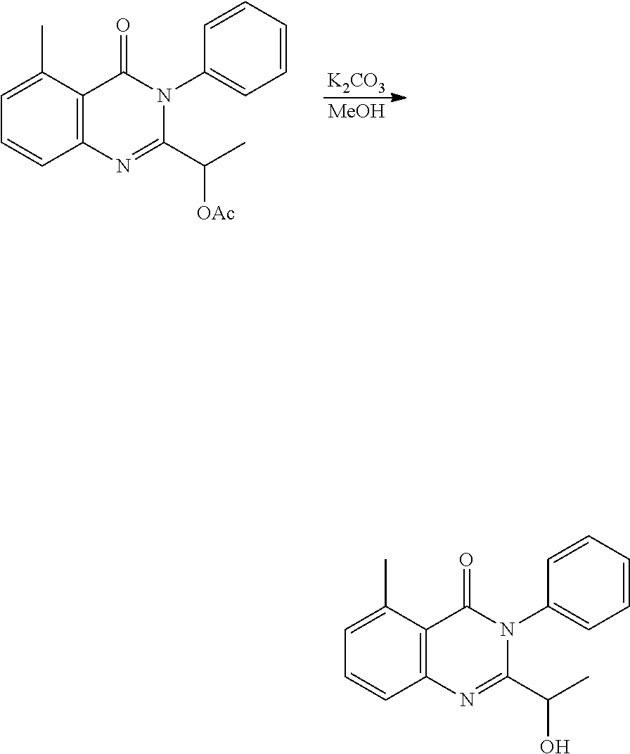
C12=C(C(C)=CC=C1)C(=O)N(C1=CC=CC=C1)C(C(C)O)=N2.C12=C(C(C)=CC=C1)C(=O)N(C1=CC=CC=C1)C(C(C)[OAc])=N2.[K2CO3].[MeOH]
